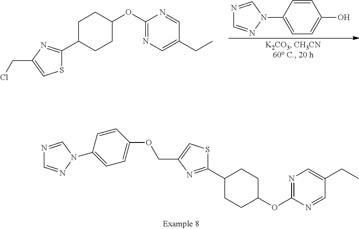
C1C(C2=NC(CCl)=CS2)CCC(OC2=NC=C(CC)C=N2)C1.N1=CN(C2=CC=C(O)C=C2)N=C1.C1(C2=NC(COC3=CC=C(N4N=CN=C4)C=C3)=CS2)CCC(OC2=NC=C(CC)C=N2)CC1
